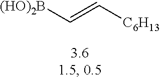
[C6H13]C=C[(HO)2B]
